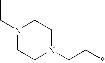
C1N(CC)CCN(CC*)C1
